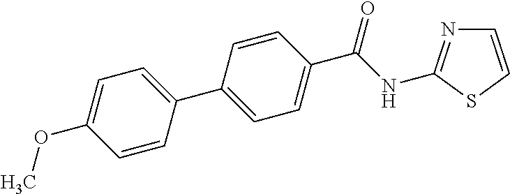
C1=CC(C(NC2=NC=CS2)=O)=CC=C1C1=CC=C(OC)C=C1
